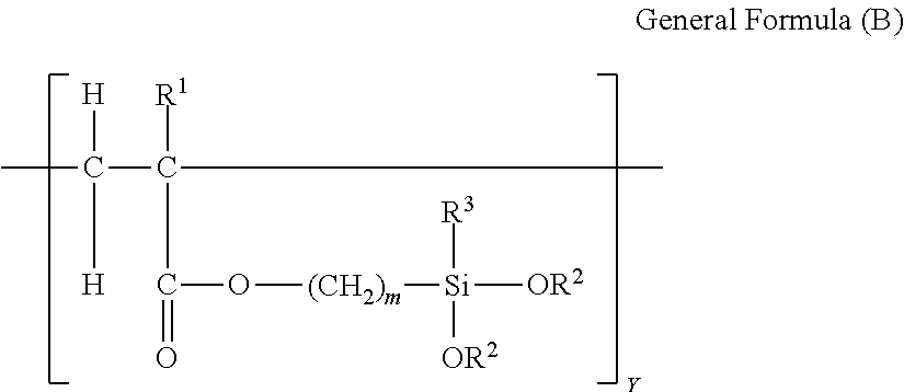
CC(C(C)([R1])C(=O)O[(CH2)m][Si]([OR2])([R3])[OR2])([H])[H]
